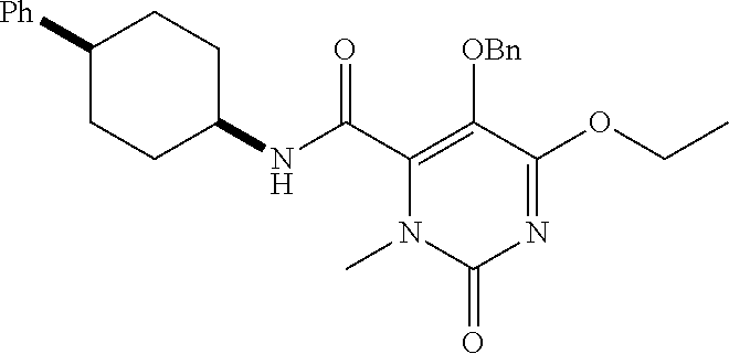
C1([Ph])CCC(NC(C2=C([OBn])C(OCC)=NC(=O)N2C)=O)CC1
